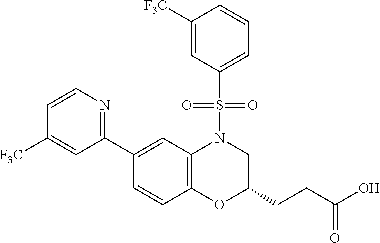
C1(C2=NC=CC([F3C])=C2)=CC2=C(C=C1)OC(CCC(O)=O)CN2S(=O)(=O)C1=CC=CC([F3C])=C1
